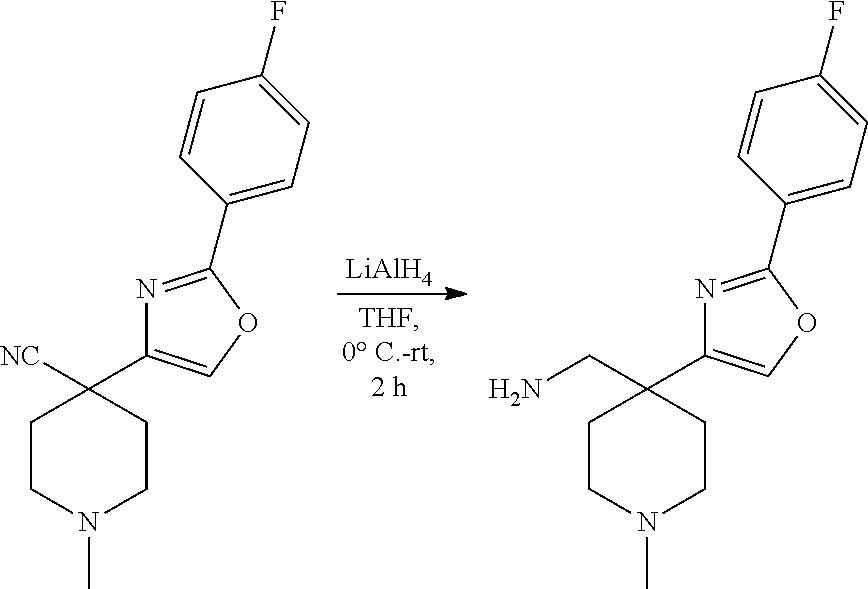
[LiAlH4].C1(C2=COC(C3=CC=C(F)C=C3)=N2)([NC])CCN(C)CC1.C1(C2=COC(C3=CC=C(F)C=C3)=N2)(CN)CCN(C)CC1
